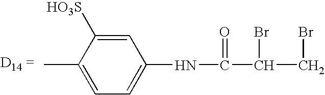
C1=C(C)C([HO3S])=CC(NC(=O)C(Br)CBr)=C1
